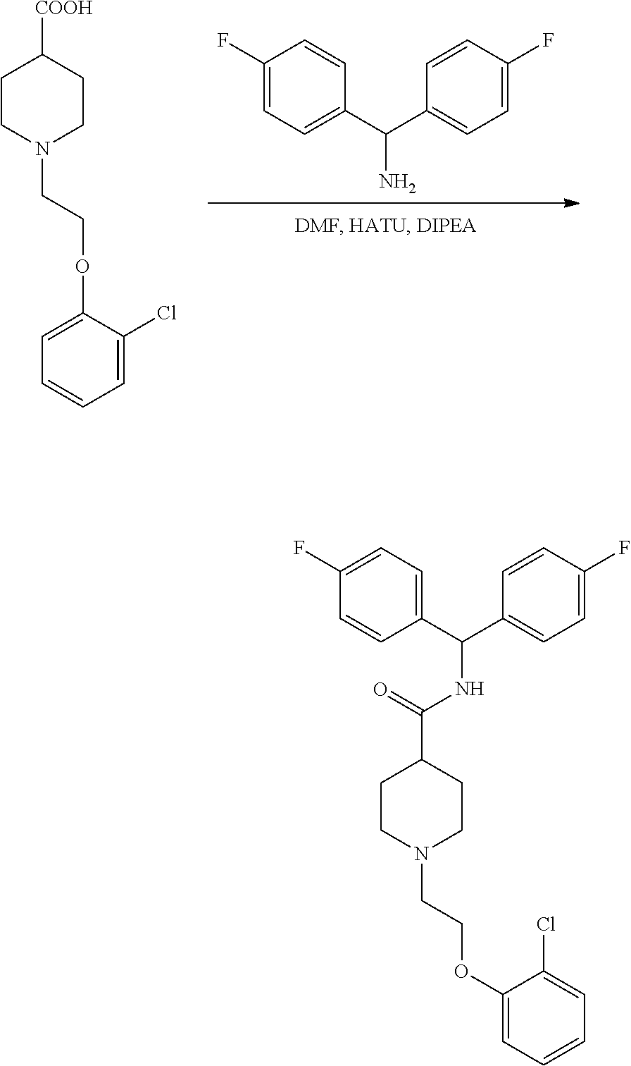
C1(C(C2=CC=C(F)C=C2)N)=CC=C(F)C=C1.C1CN(CCOC2=CC=CC=C2Cl)CCC1[COOH].C1CN(CCOC2=CC=CC=C2Cl)CCC1C(=O)NC(C1=CC=C(F)C=C1)C1=CC=C(F)C=C1
